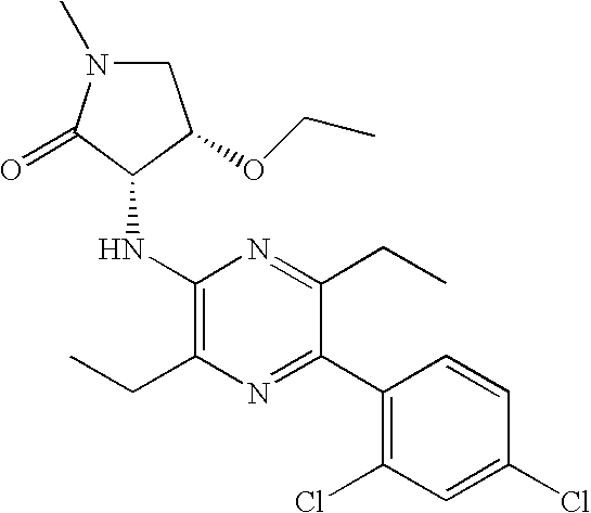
C1N(C)C(=O)C(NC2=C(CC)N=C(C3=C(Cl)C=C(Cl)C=C3)C(CC)=N2)C1OCC
